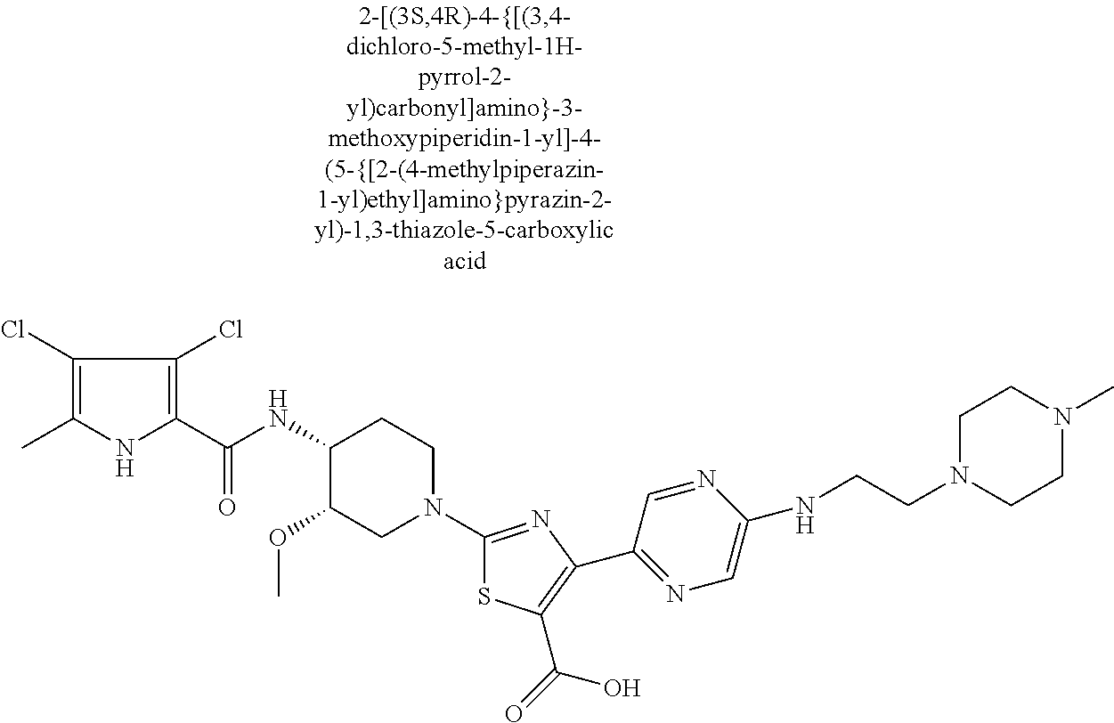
C1(Cl)=C(C)NC(C(NC2C(OC)CN(C3=NC(C4=NC=C(NCCN5CCN(C)CC5)N=C4)=C(C(=O)O)S3)CC2)=O)=C1Cl
